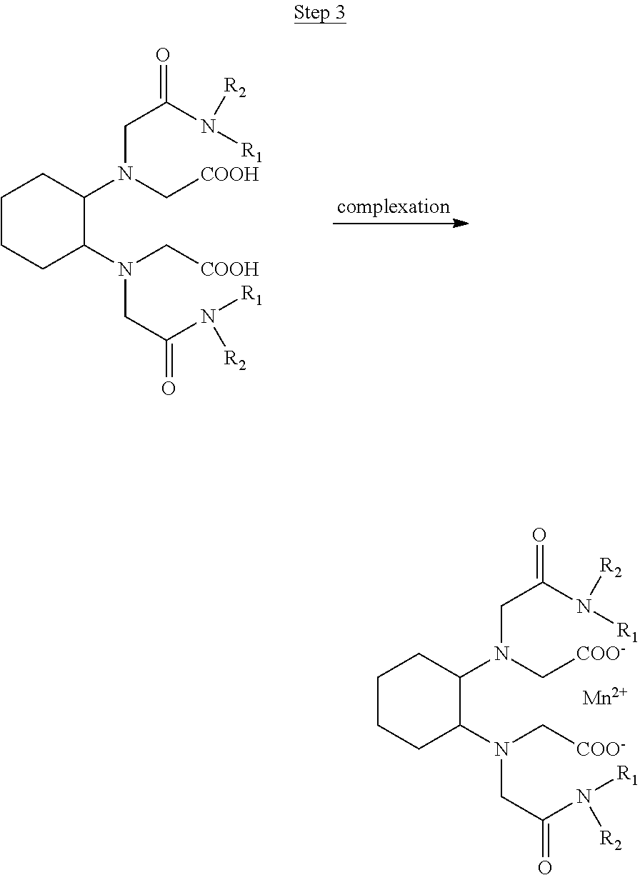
C(N(C[COOH])C1CCCCC1N(CC(N([R2])[R1])=O)C[COOH])C(N([R1])[R2])=O.C(N(C[COO-])C1CCCCC1N(CC(N([R2])[R1])=O)C[COO-])C(N([R1])[R2])=O.[Mn]
